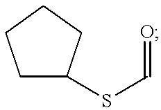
C1C(SC=O)CCC1
